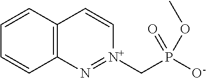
C12=C(C=CC=C1)C=C[N+](CP([O-])(=O)OC)=N2
